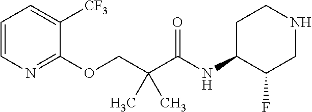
C1=CN=C(OCC(C(NC2C(F)CNCC2)=O)(C)C)C([CF3])=C1
